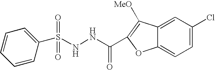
N(NC(=O)C1=C([MeO])C2=CC(Cl)=CC=C2O1)S(C1=CC=CC=C1)(=O)=O
